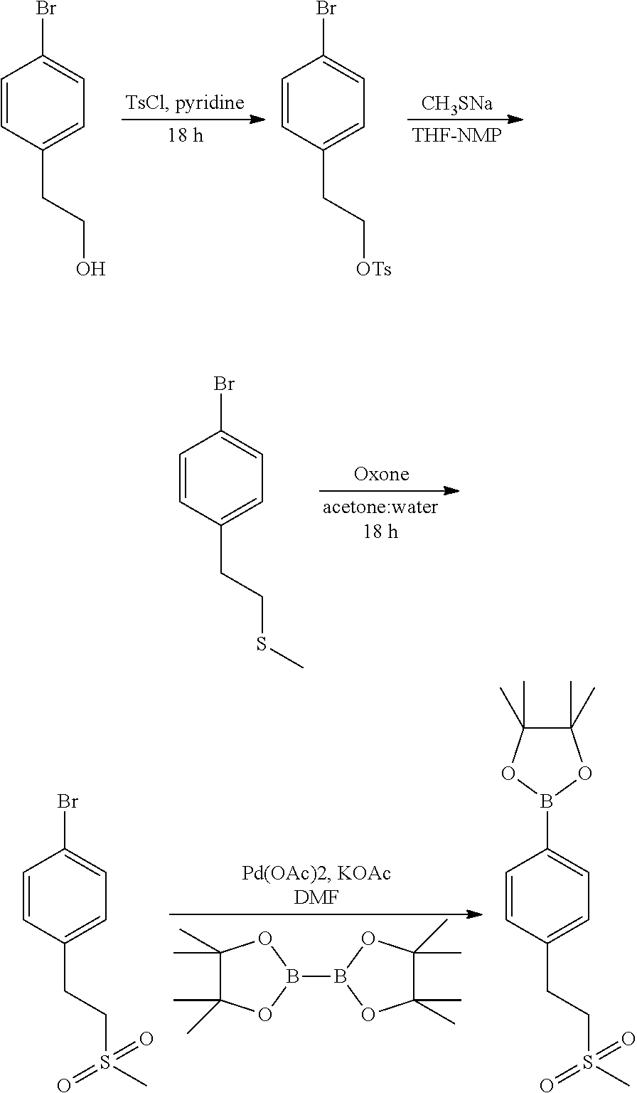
C1=CC(CCSC)=CC=C1Br.C1(C)(C)C(C)(C)OB(B2OC(C)(C)C(C)(C)O2)O1.C1=CC(CCS(C)(=O)=O)=CC=C1Br.C1=CC(CCS(C)(=O)=O)=CC=C1B1OC(C)(C)C(C)(C)O1.C1=CC(CCO)=CC=C1Br.C1=CC(CC[OTs])=CC=C1Br.[CH3SNa]
